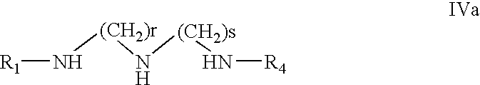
N([(CH2)r]N[(CH2)s]N[R4])[R1]
